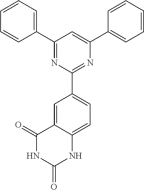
C1=CC=C(C2=NC(C3=CC=C4C(=C3)C(=O)NC(=O)N4)=NC(C3=CC=CC=C3)=C2)C=C1
